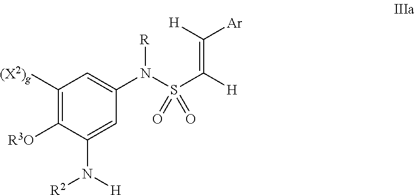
C1([(X2)g])=C([R3O])C(N([H])[R2])=CC(N(S(C([H])=C([H])[Ar])(=O)=O)[R])=C1
